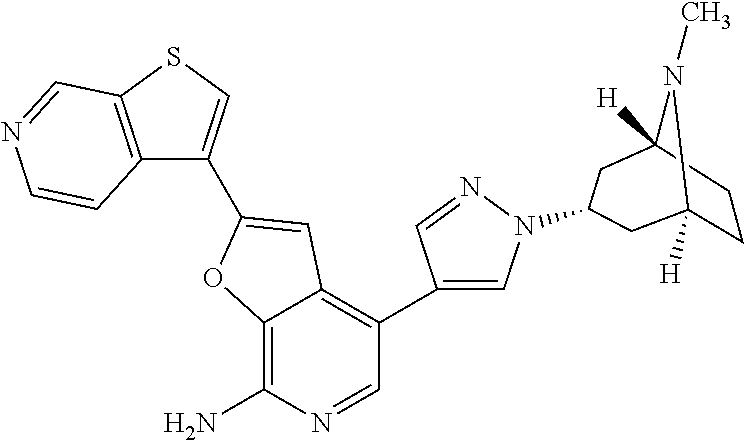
C12=C(N)N=CC(C3=CN(C4CC5([H])N(C)C([H])(CC5)C4)N=C3)=C1C=C(C1=CSC3=C1C=CN=C3)O2
